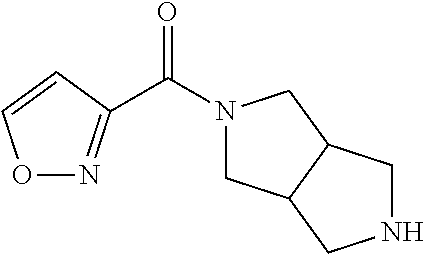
C(N1CC2C(C1)CNC2)(=O)C1=NOC=C1
